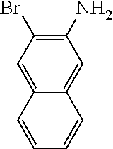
C1(Br)=C(N)C=C2C(=C1)C=CC=C2
